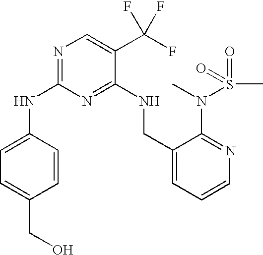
C1(NC2=CC=C(CO)C=C2)=NC=C(C(F)(F)F)C(NCC2=CC=CN=C2N(C)S(C)(=O)=O)=N1
